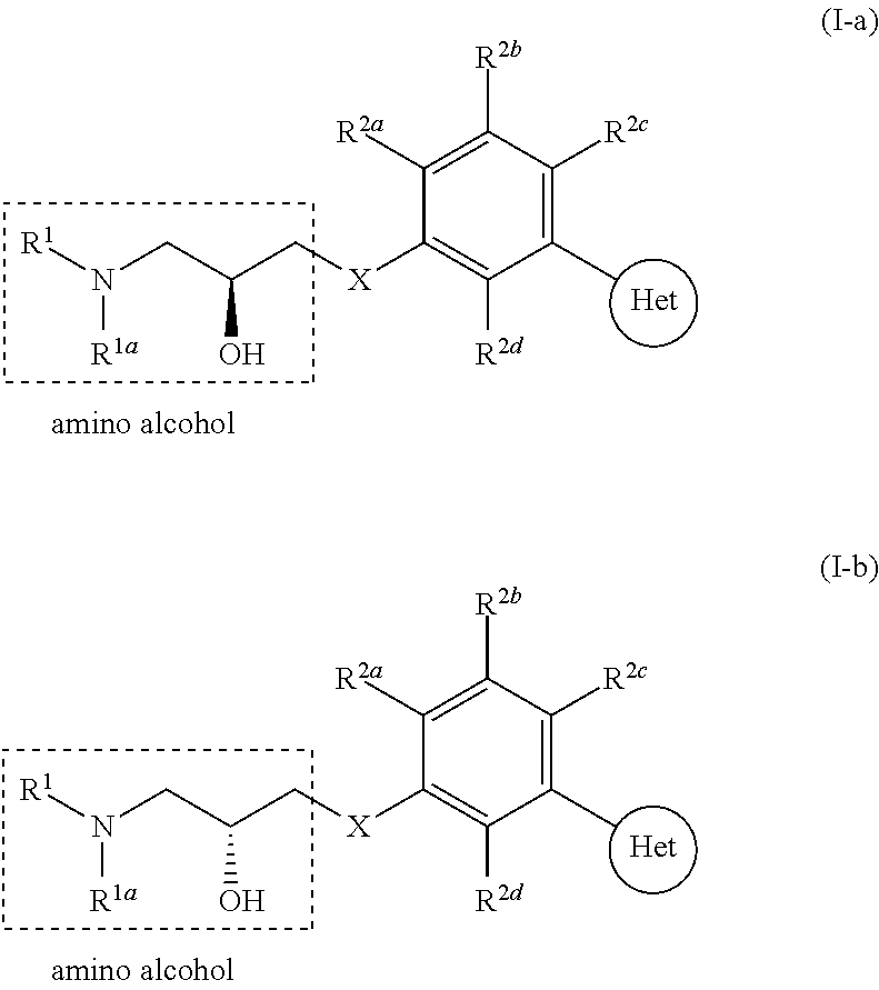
C1(C)=C([R2c])C([R2b])=C([R2a])C([X]CC(CN([R1])[R1a])O)=C1[R2d].[Het].C1(C)=C([R2c])C([R2b])=C([R2a])C([X]CC(CN([R1])[R1a])O)=C1[R2d].[Het]
